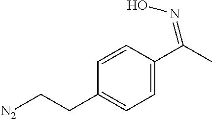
[N2]CCC1=CC=C(C(C)=NO)C=C1
